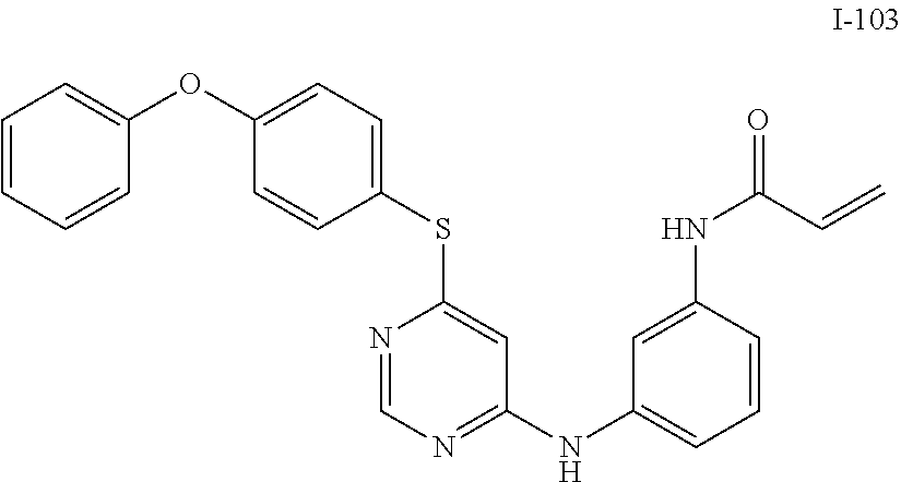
C1=CC=CC(OC2=CC=C(SC3=CC(NC4=CC=CC(NC(=O)C=C)=C4)=NC=N3)C=C2)=C1
